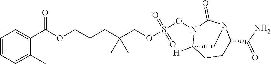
C1=CC=C(C)C(C(OCCCC(COS(ON2C3([H])CCC(C(N)=O)N(C2=O)C3)(=O)=O)(C)C)=O)=C1
